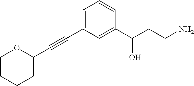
C1=C(C#CC2OCCCC2)C=C(C(CCN)O)C=C1
